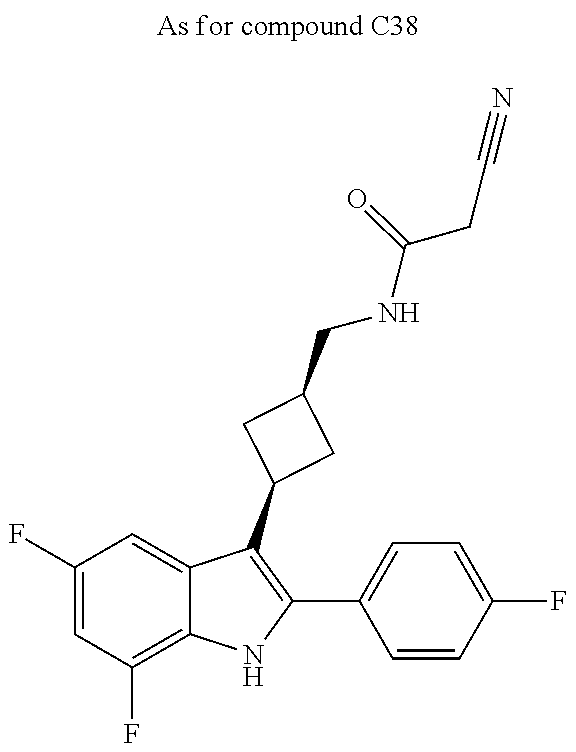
C1(F)=CC(F)=C2C(=C1)C(C1CC(CNC(CC#N)=O)C1)=C(C1=CC=C(F)C=C1)N2
